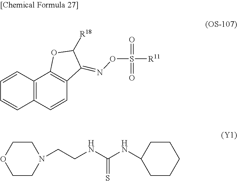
C1=CC2=C(C=C1)C1=C(C=C2)C(=NOS([R11])(=O)=O)C([R18])O1.C1CN(CCNC(=S)NC2CCCCC2)CCO1
